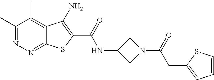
C1(C)=NN=C2C(=C1C)C(N)=C(C(=O)NC1CN(C(CC3=CC=CS3)=O)C1)S2
